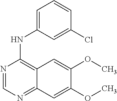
N1=CN=C2C(=C1NC1=CC=CC(Cl)=C1)C=C(OC)C(OC)=C2
